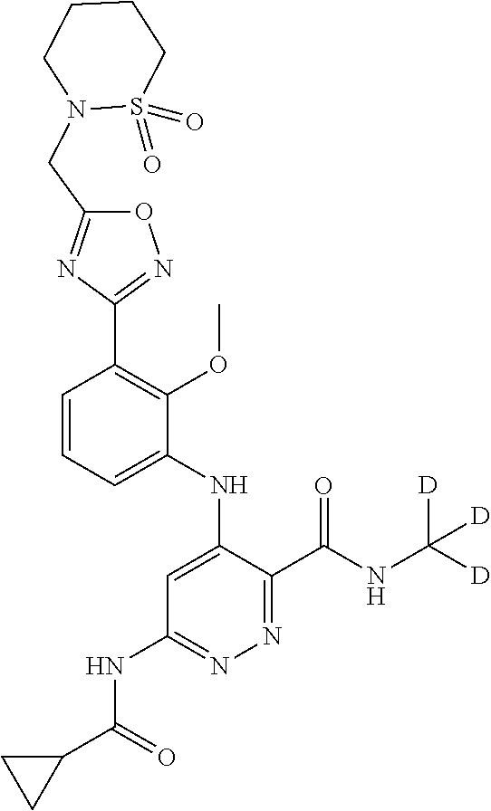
C1=CC=C(NC2=CC(NC(C3CC3)=O)=NN=C2C(NC([D])([D])[D])=O)C(OC)=C1C1=NOC(CN2S(=O)(=O)CCCC2)=N1
